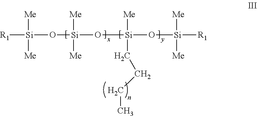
[R1][Si](O[Si](O[Si](O[Si]([R1])([Me])[Me])([Me])CCCC)([Me])[Me])([Me])[Me]
